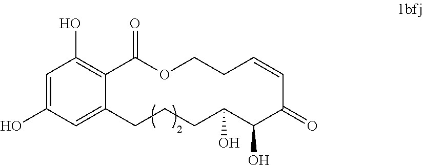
C12=CC(O)=CC(O)=C1C(=O)OCCC=CC(=O)C(O)C(O)CCC2
